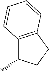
C12=C(CCC1*)C=CC=C2
